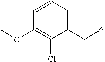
O(C1=C(Cl)C(CC)=CC=C1)C
